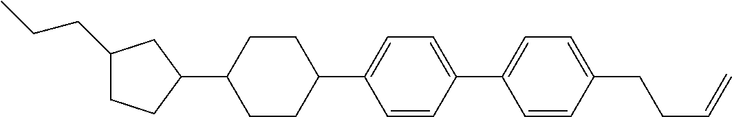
C1(CCC)CCC(C2CCC(C3=CC=C(C4=CC=C(CCC=C)C=C4)C=C3)CC2)C1
